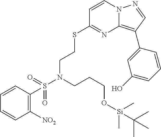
C1=CN2C(=C(C3=CC(O)=CC=C3)C=N2)N=C1SCCN(S(C1=C([NO2])C=CC=C1)(=O)=O)CCCO[Si](C(C)(C)C)(C)C
